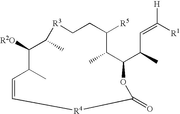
C1=CC(C)C([R2O])C(C)[R3]CCC([R5])C(C)C(C(C)C=C([H])[R1])OC(=O)[R4]1
